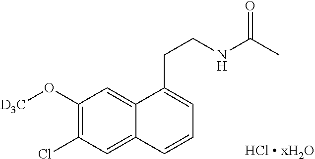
C1(O[D3C])=C(Cl)C=C2C(=C1)C(CCNC(C)=O)=CC=C2.[HCl  xH2O]
